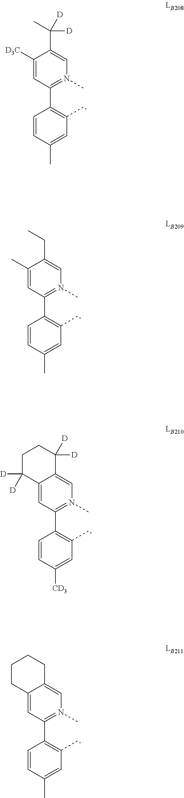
C1([D3C])=CC(C2=C(C)C=C(C)C=C2)=N(C)C=C1C([D])(C)[D].C1(C)=CC(C2=C(C)C=C(C)C=C2)=N(C)C=C1CC.C12=CC(C3=C(C)C=C([CD3])C=C3)=N(C)C=C1C([D])([D])CCC2([D])[D].C12=CC(C3=C(C)C=C(C)C=C3)=N(C)C=C1CCCC2
